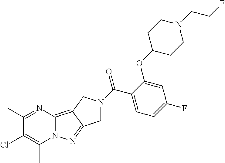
C1(C)=NC2=C3C(=NN2C(C)=C1Cl)CN(C(C1=CC=C(F)C=C1OC1CCN(CCF)CC1)=O)C3
